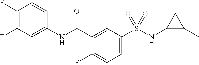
C1(F)=C(F)C=C(NC(C2=CC(S(NC3CC3C)(=O)=O)=CC=C2F)=O)C=C1
